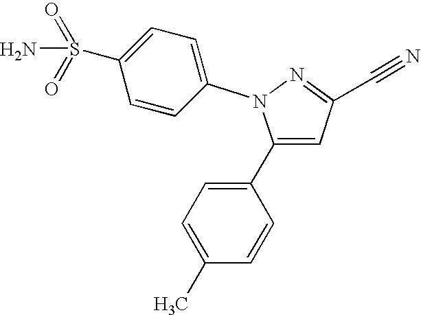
C1(C2=CC=C(C)C=C2)=CC(C#N)=NN1C1=CC=C(S(N)(=O)=O)C=C1
